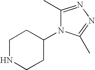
C1NCCC(N2C(C)=NN=C2C)C1
